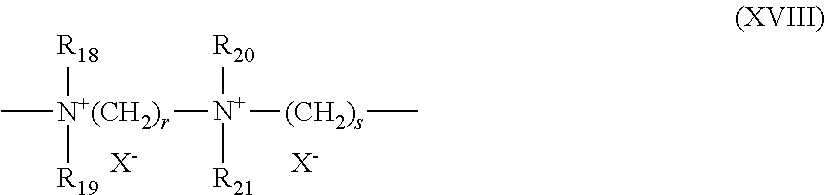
C[N+(CH2)r]([R18])([R19])[N+]([R20])([R21])[(CH2)s]C.[X-].[X-]
